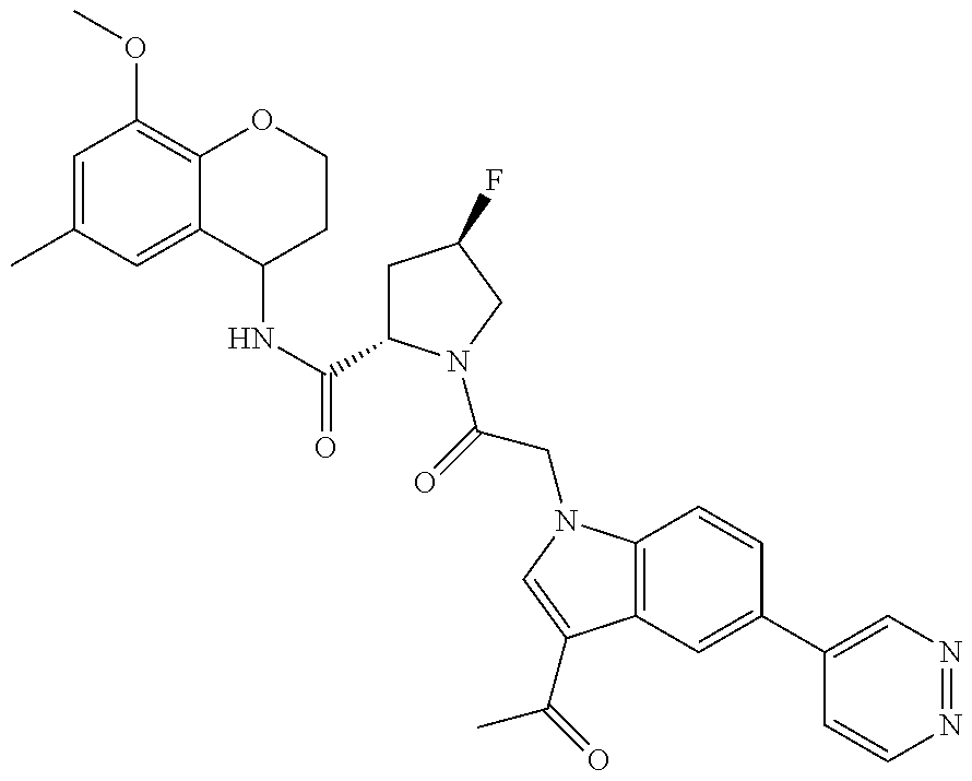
C12=C(N(CC(=O)N3C(C(=O)NC4CCOC5=C(OC)C=C(C)C=C45)CC(F)C3)C=C1C(C)=O)C=CC(C1=CN=NC=C1)=C2
